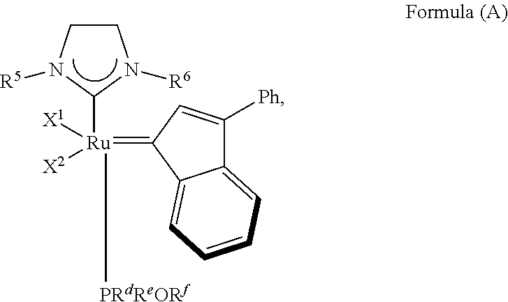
C1([Ru]([X1])([X2])([PRdReORf])=C2C3=CC=CC=C3C([Ph])=C2)N([R6])CCN1[R5]
